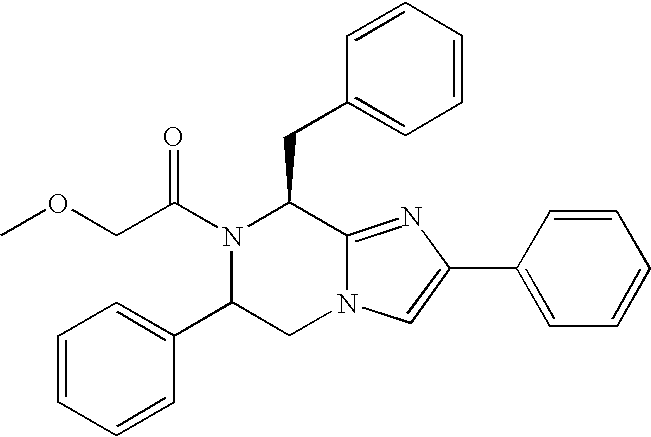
C1=CC=CC(C2CN3C(=NC(C4=CC=CC=C4)=C3)C(CC3=CC=CC=C3)N2C(COC)=O)=C1
